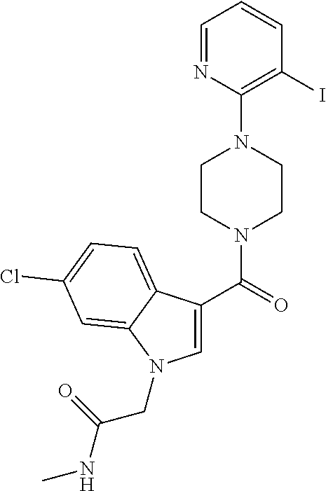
C1=C(C(=O)N2CCN(C3=C(I)C=CC=N3)CC2)C2=CC=C(Cl)C=C2N1CC(NC)=O
